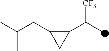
C1(C(C)[CF3])C(CC(C)C)C1
